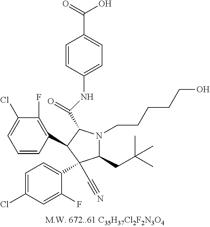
C1=CC(C2C(C(=O)NC3=CC=C(C(=O)O)C=C3)N(CCCCCO)C(CC(C)(C)C)C2(C2=CC=C(Cl)C=C2F)C#N)=C(F)C(Cl)=C1
